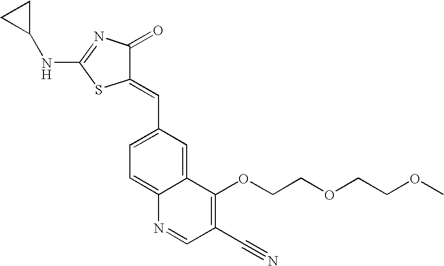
C1=C(C=C2C(=O)N=C(NC3CC3)S2)C=C2C(=C1)N=CC(C#N)=C2OCCOCCOC
